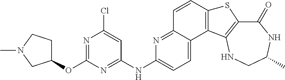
C1(=O)C2=C(NCC(C)N1)C1=C(S2)C=CC2=NC(NC3=NC(OC4CCN(C)C4)=NC(Cl)=C3)=CC=C12
